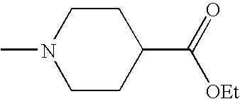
C1CN(C)CCC1C(=O)[OEt]
